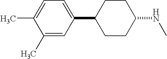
C1(C)=CC(C2CCC(NC)CC2)=CC=C1C
